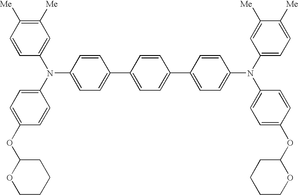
C1=CC([Me])=C([Me])C=C1N(C1=CC=C(OC2OCCCC2)C=C1)C1=CC=C(C2=CC=C(C3=CC=C(N(C4=CC=C([Me])C([Me])=C4)C4=CC=C(OC5CCCCO5)C=C4)C=C3)C=C2)C=C1
